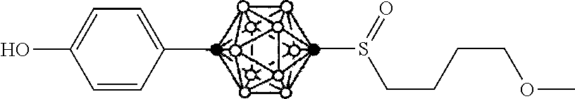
C1=CC(C)=CC=C1O.CS(CCCCOC)=O
